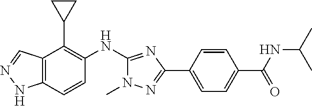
C12=C(C=CC(NC3=NC(C4=CC=C(C(=O)NC(C)C)C=C4)=NN3C)=C1C1CC1)NN=C2
